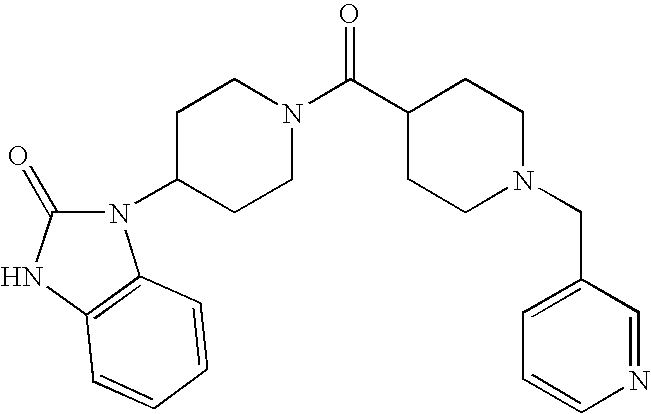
C1=CN=CC(CN2CCC(C(N3CCC(N4C(=O)NC5=C4C=CC=C5)CC3)=O)CC2)=C1
